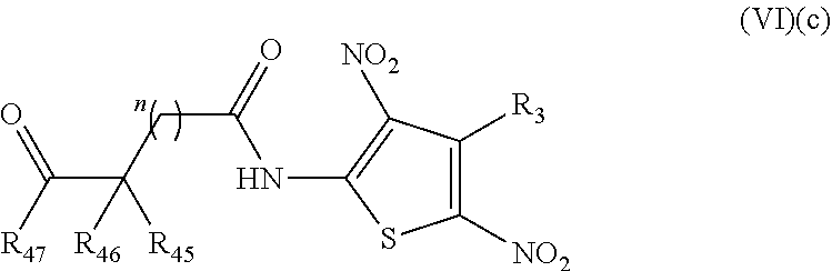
C([R47])(=O)C(CC(NC1=C([NO2])C([R3])=C([NO2])S1)=O)([R46])[R45]
